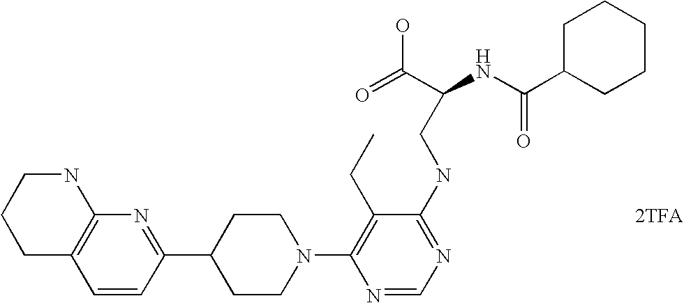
[2TFA].C1=CC(C2CCN(C3=C(CC)C(NCC(NC(C4CCCCC4)=O)C(=O)O)=NC=N3)CC2)=NC2=C1CCCN2
